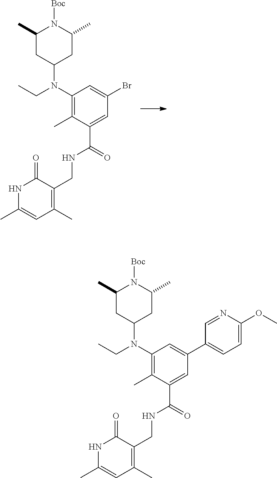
C1(N(C2CC(C)N([Boc])C(C)C2)CC)=C(C)C(C(=O)NCC2=C(C)C=C(C)NC2=O)=CC(Br)=C1.C1(N(C2CC(C)N([Boc])C(C)C2)CC)=C(C)C(C(=O)NCC2=C(C)C=C(C)NC2=O)=CC(C2=CC=C(OC)N=C2)=C1
